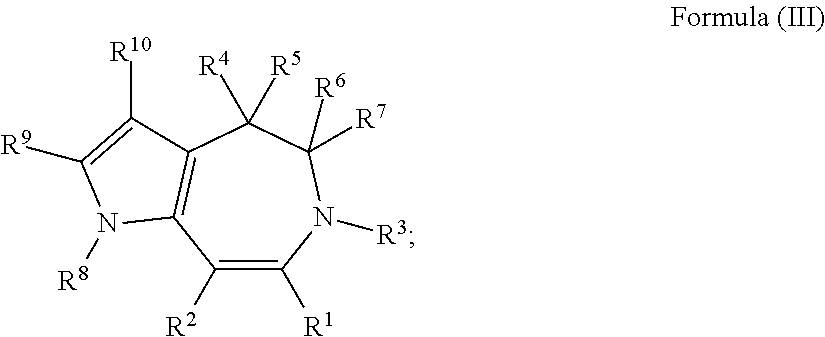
C1([R2])=C([R1])N([R3])C([R6])([R7])C([R5])([R4])C2=C1N([R8])C([R9])=C2[R10]
